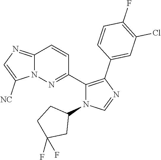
C12=NC=C([NC])N1N=C(C1=C(C3=CC(Cl)=C(F)C=C3)N=CN1C1CCC(F)(F)C1)C=C2
